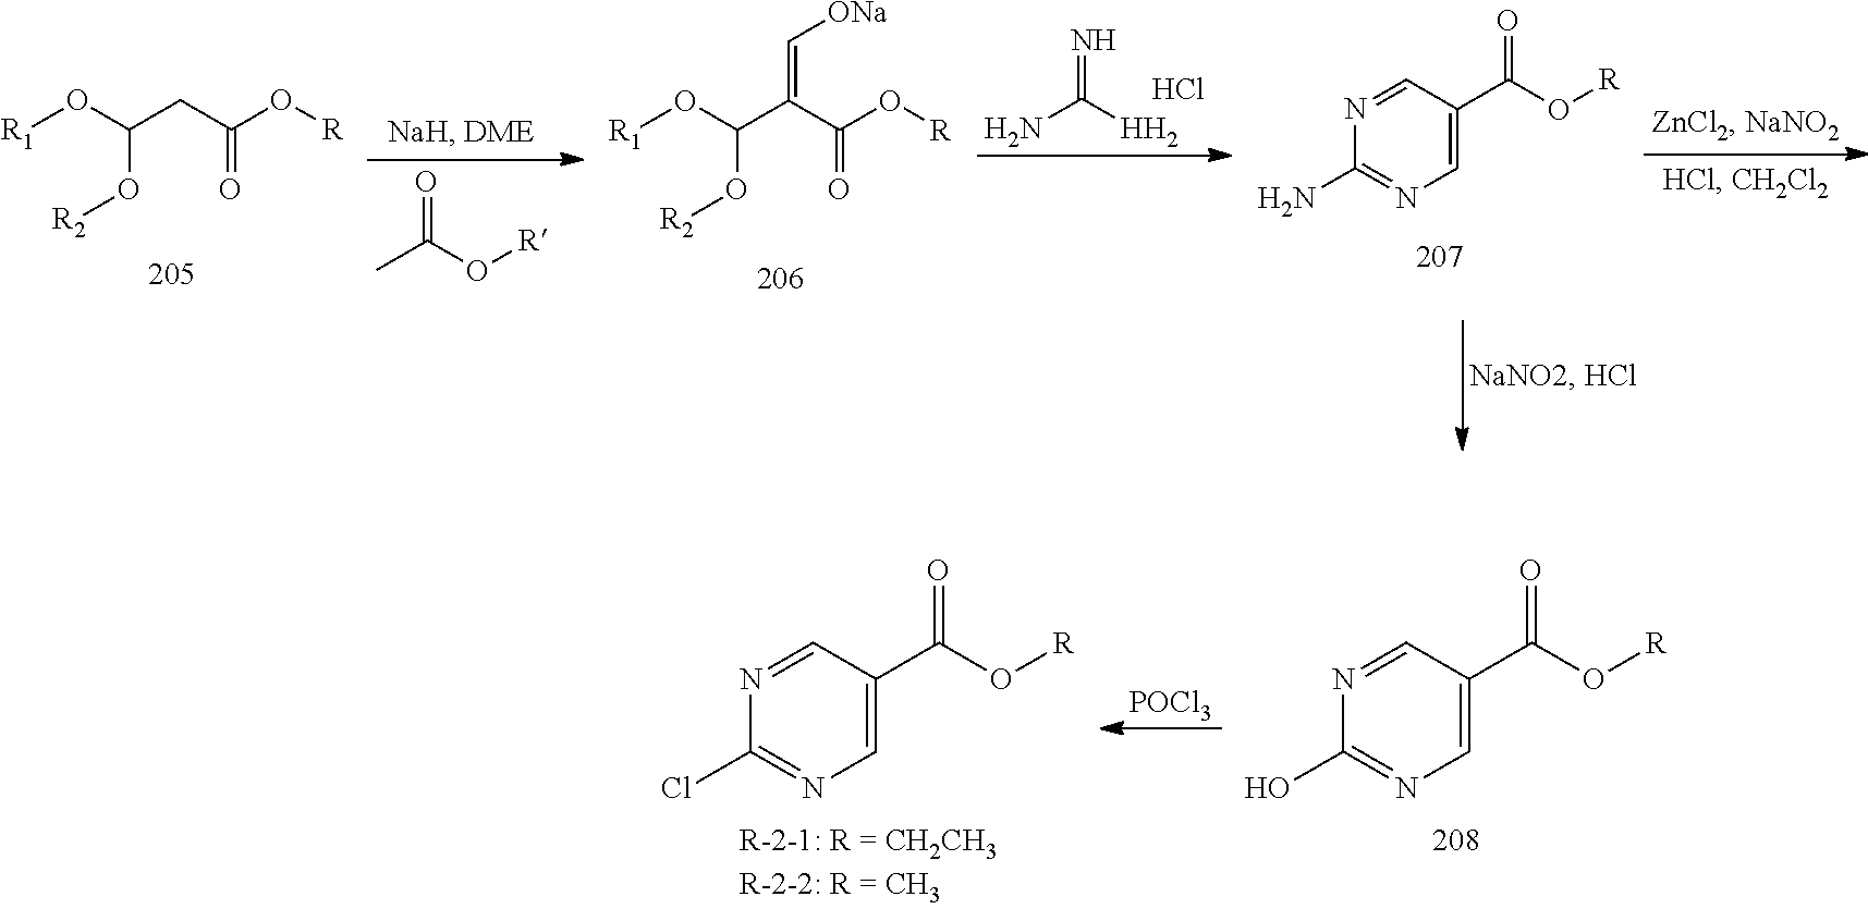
NC([HH2])=N.Cl.[R1]OC(CC(O[R])=O)O[R2].CC(O[R])=O.[R1]OC(C(C(O[R])=O)=C[ONa])O[R2].N1=CC(C(O[R])=O)=CN=C1N.N1=CC(C(O[R])=O)=CN=C1O.[POCl3].N1=CC(C(O[R])=O)=CN=C1Cl
